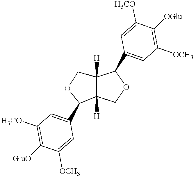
C12([H])C([H])(COC1C1=CC([OCH3])=C([OGlu])C([H3CO])=C1)C(C1=CC([H3CO])=C([GluO])C([OCH3])=C1)OC2
